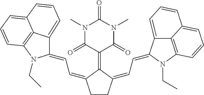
C1CC(=CC=C2C3=CC=CC4=CC=CC(=C34)N2CC)C(=C2C(=O)N(C)C(=O)N(C)C2=O)C1=CC=C1C2=CC=CC3=CC=CC(=C23)N1CC
